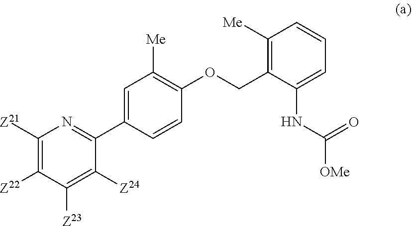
C1([Z21])=C([Z22])C([Z23])=C([Z24])C(C2=CC([Me])=C(OCC3=C([Me])C=CC=C3NC([OMe])=O)C=C2)=N1
